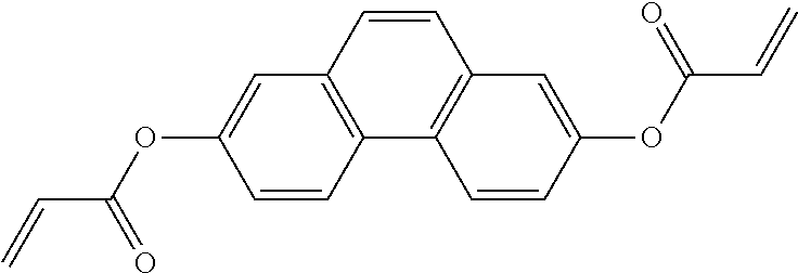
C=CC(OC1=CC2=C(C=C1)C1=C(C=C(OC(C=C)=O)C=C1)C=C2)=O
